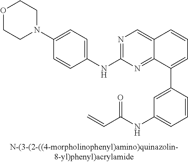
N1=C(NC2=CC=C(N3CCOCC3)C=C2)N=C2C(=C1)C=CC=C2C1=CC(NC(C=C)=O)=CC=C1
